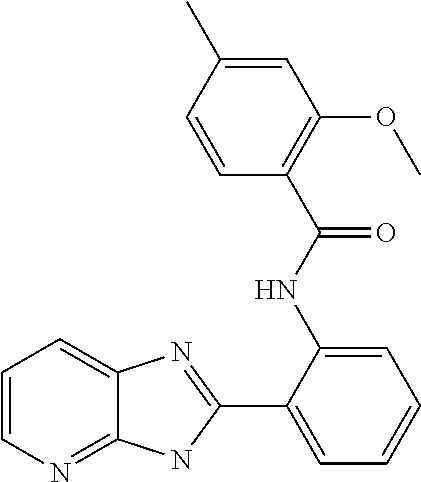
C1(C2=CC=CC=C2NC(C2=C(OC)C=C(C)C=C2)=O)=NC2=CC=CN=C2N1
